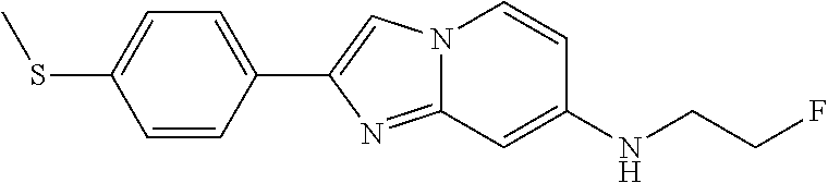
C1=CC(C2=CN3C(=N2)C=C(NCCF)C=C3)=CC=C1SC
